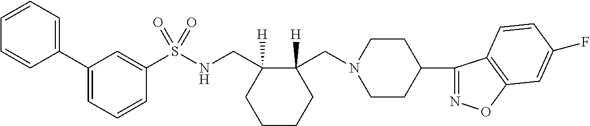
C1(C2=CC=CC=C2)=CC=CC(S(NCC2([H])C(CN3CCC(C4=NOC5=C4C=CC(F)=C5)CC3)([H])CCCC2)(=O)=O)=C1
